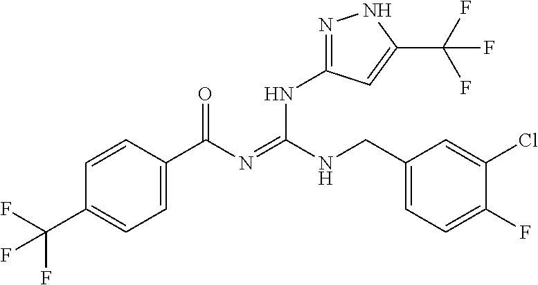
C1=CC(C(N=C(NCC2=CC=C(F)C(Cl)=C2)NC2=NNC(C(F)(F)F)=C2)=O)=CC=C1C(F)(F)F
